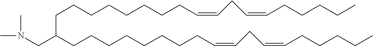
C(C(CCCCCCCCC=CCC=CCCCCC)CN(C)C)CCCCCCCC=CCC=CCCCCC
